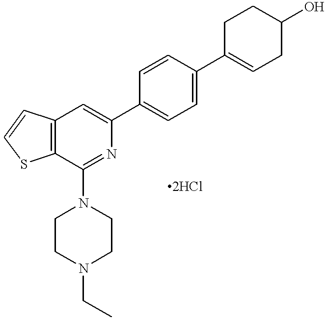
C12=C(C(N3CCN(CC)CC3)=NC(C3=CC=C(C4=CCC(O)CC4)C=C3)=C1)SC=C2
